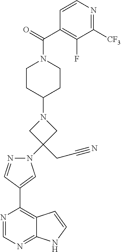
C1=CN=C([CF3])C(F)=C1C(=O)N1CCC(N2CC(CC#N)(N3N=CC(C4=C5C(=NC=N4)NC=C5)=C3)C2)CC1
